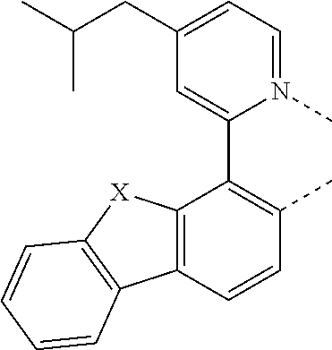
C12=C(C=CC(C)=C1C1=CC(CC(C)C)=CC=N1C)C1=C([X]2)C=CC=C1
